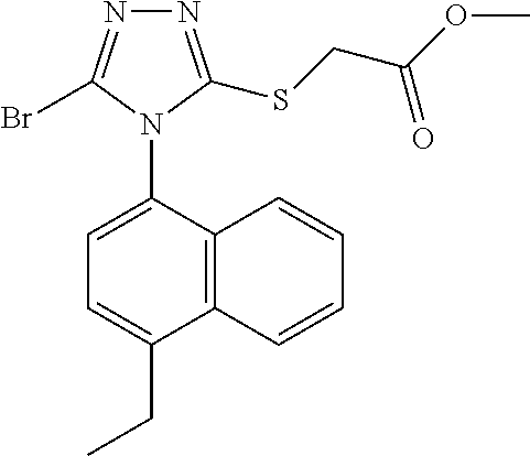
C12=C(C(N3C(Br)=NN=C3SCC(OC)=O)=CC=C1CC)C=CC=C2
